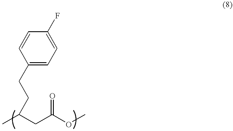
C(CC(OC)=O)(C)CCC1=CC=C(F)C=C1
